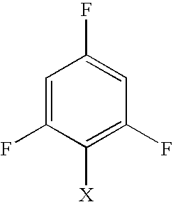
C1=C(F)C([X])=C(F)C=C1F
